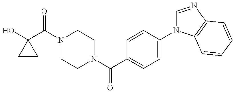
OC1(C(N2CCN(C(=O)C3=CC=C(N4C=NC5=C4C=CC=C5)C=C3)CC2)=O)CC1
